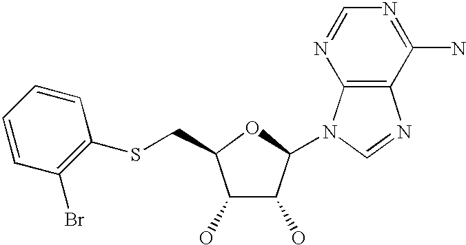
C1(O)C(O)C(N2C3=C(N=C2)C(N)=NC=N3)OC1CSC1=C(Br)C=CC=C1
